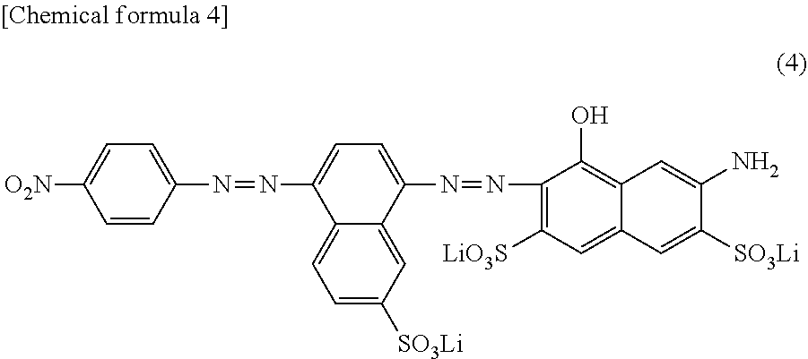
C1(N=NC2=CC=C(N=NC3=CC=C([O2N])C=C3)C3=CC=C([SO3Li])C=C23)=C([LiO3S])C=C2C(=C1O)C=C(N)C([SO3Li])=C2
